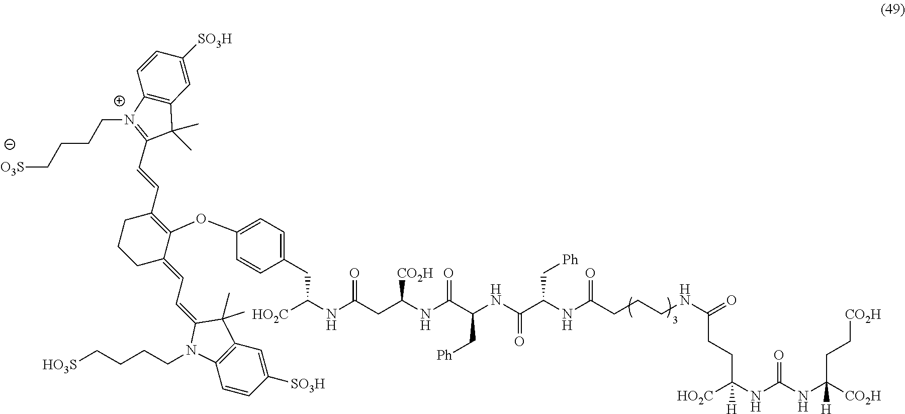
[CO2H]C(NC(NC([HO2C])(CCC(NCCCC(NC(C(NC(C(NC(CC(NC([HO2C])CC1=CC=C(OC2=C(C=CC3=[N+](CCCC[O3S])C4=C(C=C([SO3H])C=C4)C3(C)C)CCCC2=CC=C2C(C)(C)C3=C(C=CC([SO3H])=C3)N2CCCC[HO3S])C=C1)=O)[CO2H])=O)C[Ph])=O)C[Ph])=O)=O)[H])=O)(CC[CO2H])[H]
